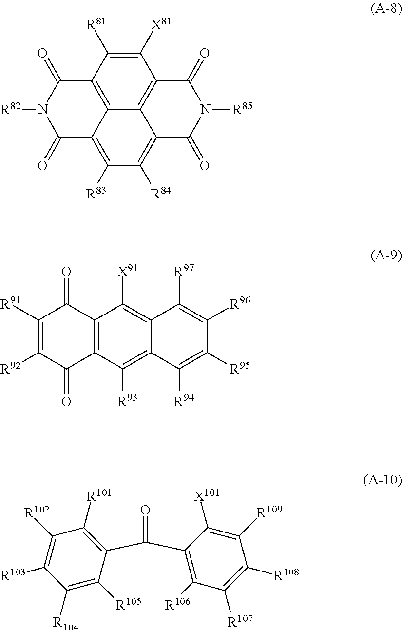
C12=C3C([R81])=C([X81])C4=C1C(=C([R84])C([R83])=C2C(=O)N([R82])C3=O)C(=O)N([R85])C4=O.C1([R91])=C([R92])C(=O)C2=C(C1=O)C([X91])=C1C(=C2[R93])C([R94])=C([R95])C([R96])=C1[R97].C1([R101])=C(C(C2=C([R106])C([R107])=C([R108])C([R109])=C2[X101])=O)C([R105])=C([R104])C([R103])=C1[R102]
